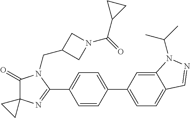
C1(=O)C2(N=C(C3=CC=C(C4=CC=C5C(=C4)N(C(C)C)N=C5)C=C3)N1CC1CN(C(=O)C3CC3)C1)CC2
